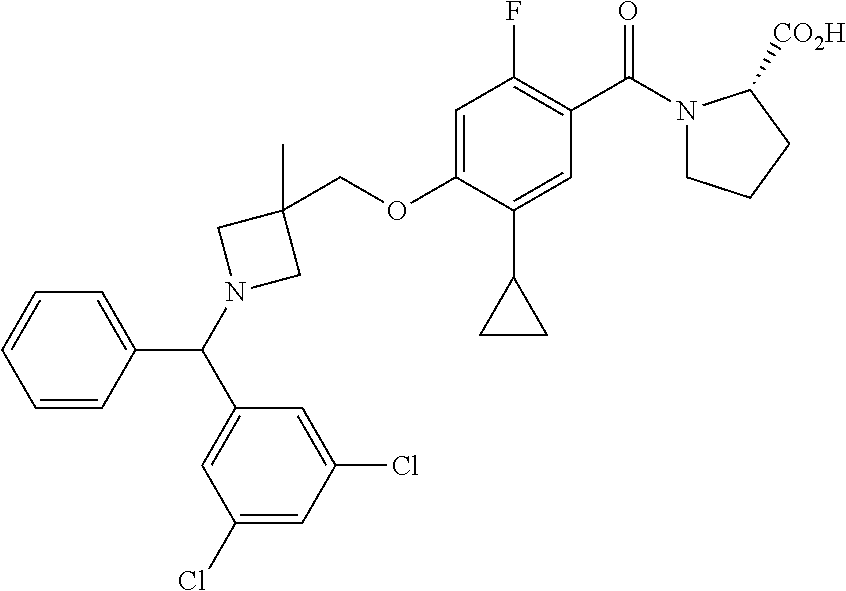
C1=CC(C(C2=CC(Cl)=CC(Cl)=C2)N2CC(COC3=CC(F)=C(C(=O)N4CCCC4[CO2H])C=C3C3CC3)(C)C2)=CC=C1
